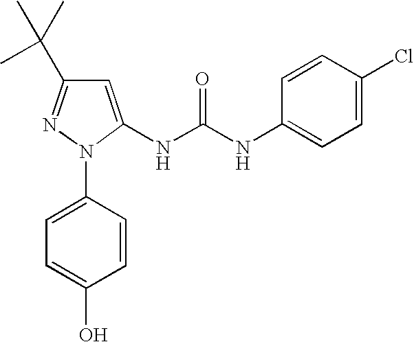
C1(C(C)(C)C)=NN(C2=CC=C(O)C=C2)C(NC(NC2=CC=C(Cl)C=C2)=O)=C1
